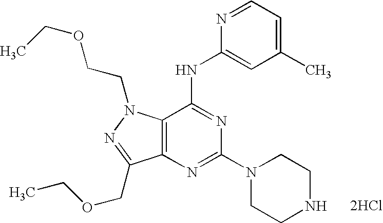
[2HCl].C12=C(N=C(N3CCNCC3)N=C1NC1=CC(C)=CC=N1)C(COCC)=NN2CCOCC
